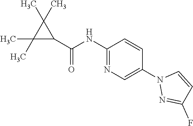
C1(C)(C)C(C(=O)NC2=NC=C(N3N=C(F)C=C3)C=C2)C1(C)C
